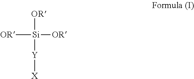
[OR][Si]([OR])([OR])[Y][X]
